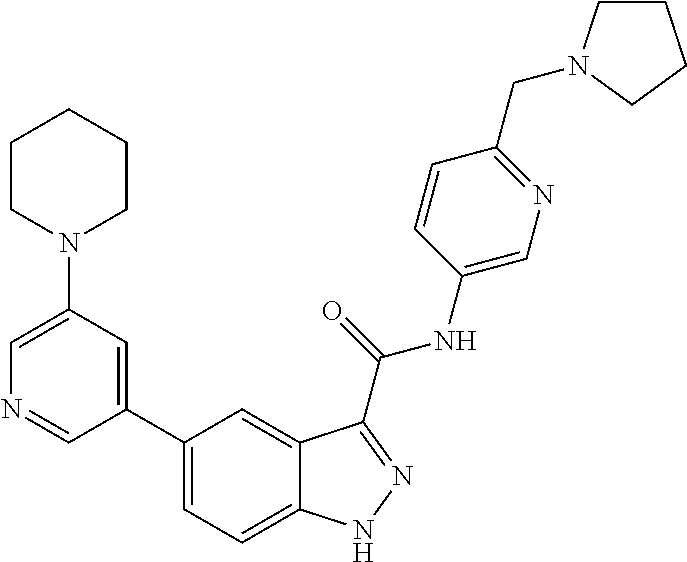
C1(N2CCCCC2)=CN=CC(C2=CC=C3C(=C2)C(C(NC2=CN=C(CN4CCCC4)C=C2)=O)=NN3)=C1
